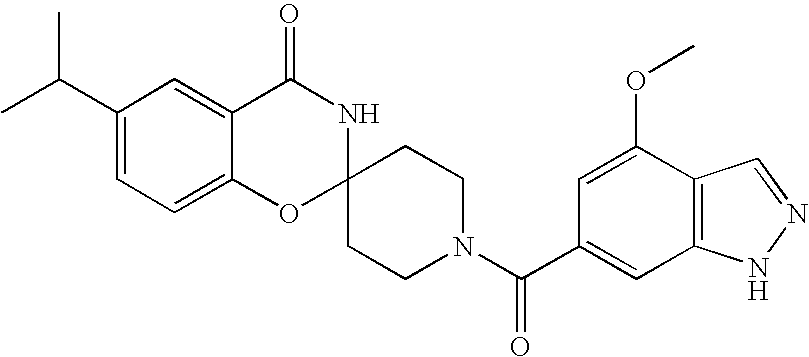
C1(C(C)C)=CC=C2C(=C1)C(=O)NC1(O2)CCN(C(=O)C2=CC3=C(C(OC)=C2)C=NN3)CC1
